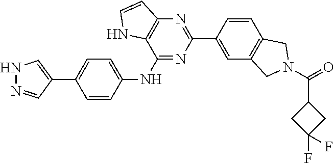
C1=C(C2=NC3=C(C(NC4=CC=C(C5=CNN=C5)C=C4)=N2)NC=C3)C=CC2=C1CN(C(=O)C1CC(F)(F)C1)C2
